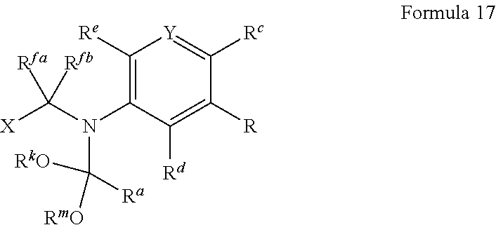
C1([Re])=C(N(C([RkO])([Ra])[RmO])C([X])([Rfa])[Rfb])C([Rd])=C([R])C([Rc])=[Y]1
